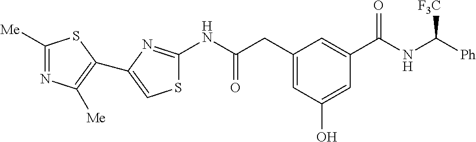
C1([Me])=NC([Me])=C(C2=CSC(NC(CC3=CC(O)=CC(C(NC([Ph])[F3C])=O)=C3)=O)=N2)S1
